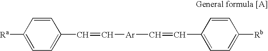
C1=CC([Ra])=CC=C1C=C[Ar]C=CC1=CC=C([Rb])C=C1
